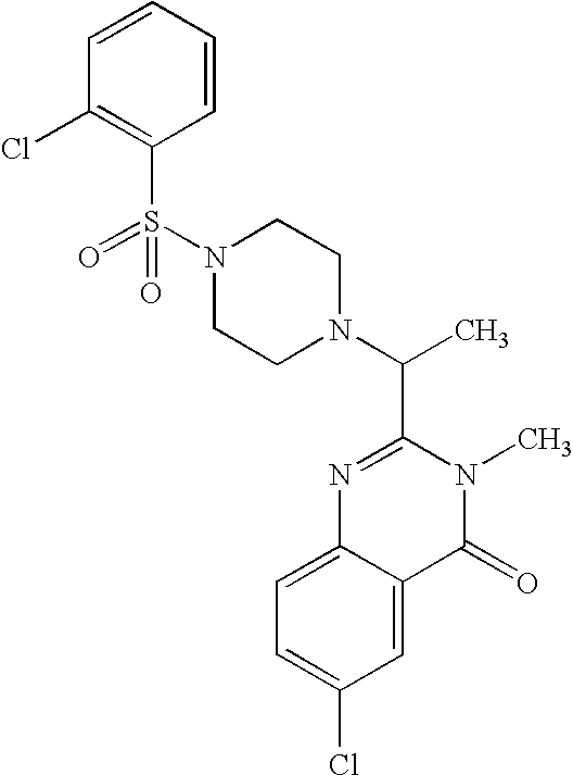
S(N1CCN(C(C)C2=NC3=CC=C(Cl)C=C3C(=O)N2C)CC1)(=O)(C1=C(Cl)C=CC=C1)=O
